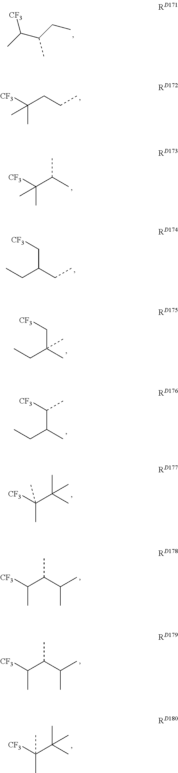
CC(C(CC)C)[CF3].[CF3]C(CCC)(C)C.[CF3]C(C(C)C)(C)C.CCC(CC)C[CF3].CCC(C)(C[CF3])C.CCC(C)C([CF3])C.[CF3]C(C(C)(C)C)(C)C.[CF3]C(C(C(C)C)C)C.[CF3]C(C(C(C)C)C)C.[CF3]C(C(C)(C)C)(C)C
